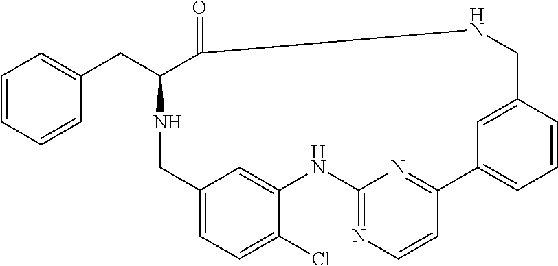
C1=C2C=C(C(Cl)=C1)NC1=NC=CC(=N1)C1=CC=CC(=C1)CNC(=O)C(CC1=CC=CC=C1)NC2
